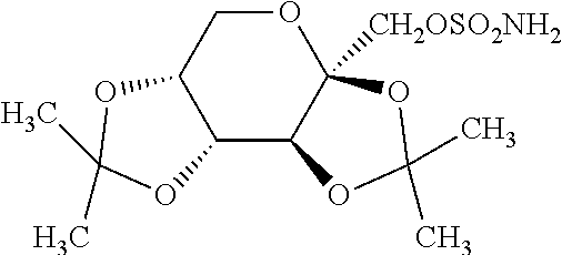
C12([CH2OSO2NH2])OCC3C(C1OC(C)(C)O2)OC(C)(C)O3
